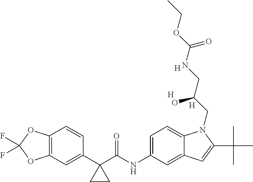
C12=C(C=C(C3(C(NC4=CC=C5C(=C4)C=C(C(C)(C)C)N5CC(CNC(=O)OCC)O)=O)CC3)C=C1)OC(F)(F)O2.[H].[H].[H]
